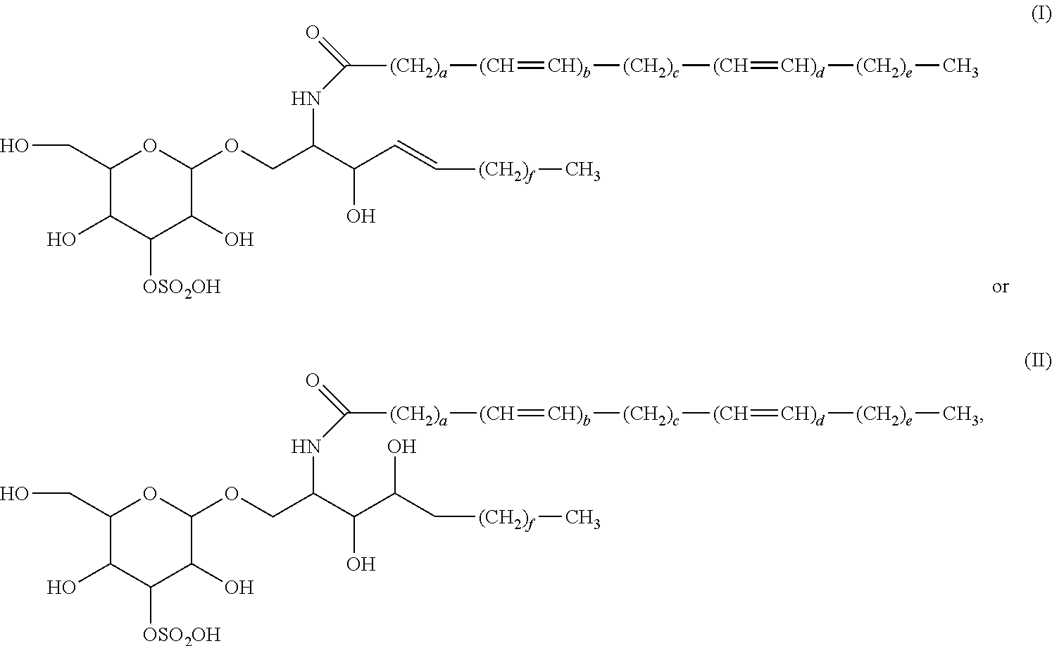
C1(CO)C(O)C([OSO2OH])C(O)C(OCC(C(C=C[(CH2)f]C)O)NC([(CH2)a][(CH]=[CH)b][(CH2)c][(CH]=[CH)d][(CH2)e]C)=O)O1.C1(CO)C(O)C([OSO2OH])C(O)C(OCC(C(C(C[(CH2)f]C)O)O)NC([(CH2)a][(CH]=[CH)b][(CH2)c][(CH]=[CH)d][(CH2)e]C)=O)O1
